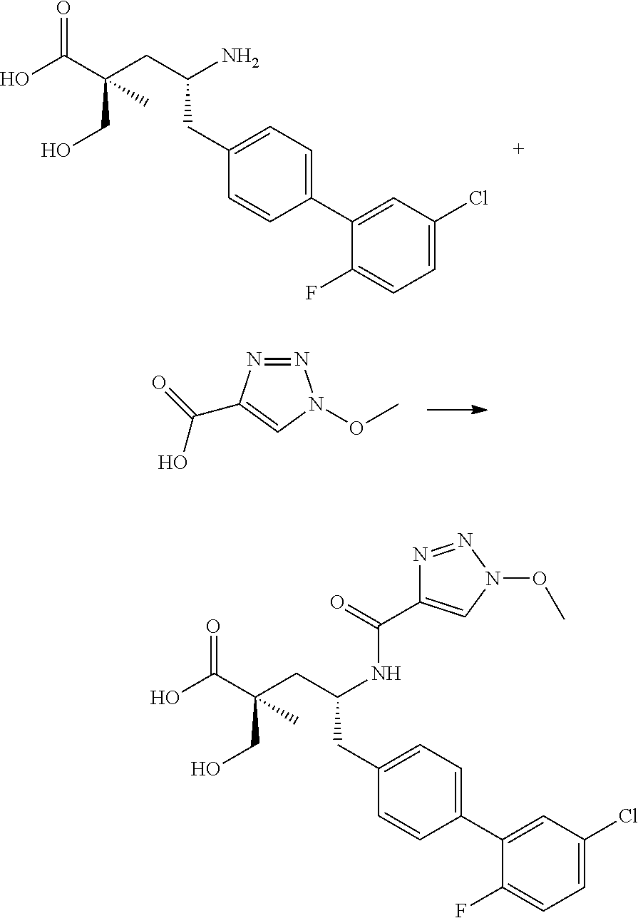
C1(F)=CC=C(Cl)C=C1C1=CC=C(CC(CC(C(O)=O)(CO)C)N)C=C1.N1=NN(OC)C=C1C(O)=O.C1(F)=CC=C(Cl)C=C1C1=CC=C(CC(CC(C(O)=O)(CO)C)NC(=O)C2=CN(OC)N=N2)C=C1
